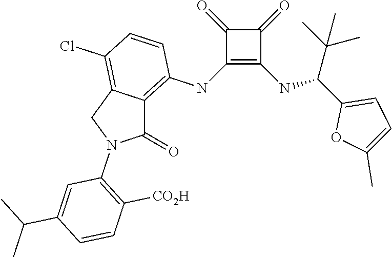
C1(NC2=C3C(=C(Cl)C=C2)CN(C2=C([CO2H])C=CC(C(C)C)=C2)C3=O)=C(NC(C2=CC=C(C)O2)C(C)(C)C)C(=O)C1=O
